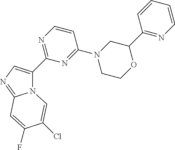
N12C(=NC=C1C1=NC=CC(N3CCOC(C4=NC=CC=C4)C3)=N1)C=C(F)C(Cl)=C2
